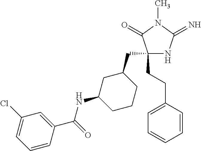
C1(CC2CC(NC(C3=CC(Cl)=CC=C3)=O)CCC2)(CCC2=CC=CC=C2)NC(=N)N(C)C1=O
